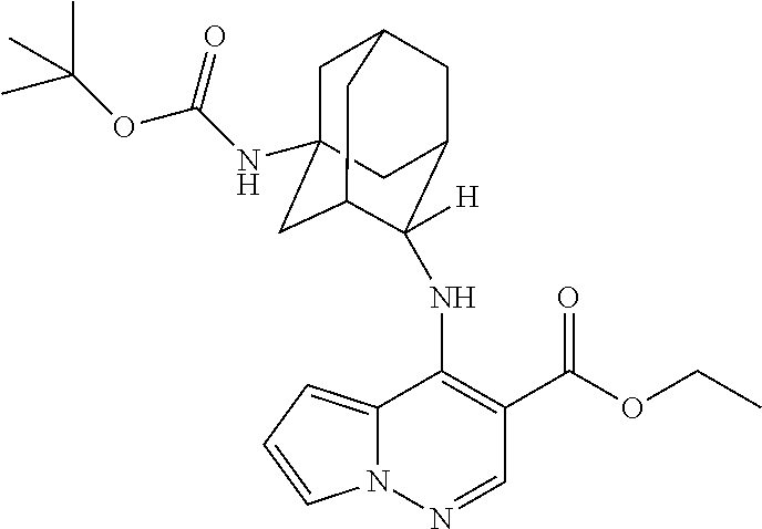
C1C2(NC(OC(C)(C)C)=O)CC3C([H])(NC4=C(C(=O)OCC)C=NN5C4=CC=C5)C(CC1C3)C2
